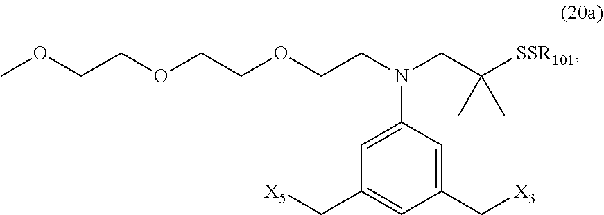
C1(C[X3])=CC(N(CC([SSR101])(C)C)CCOCCOCCOC)=CC(C[X5])=C1
